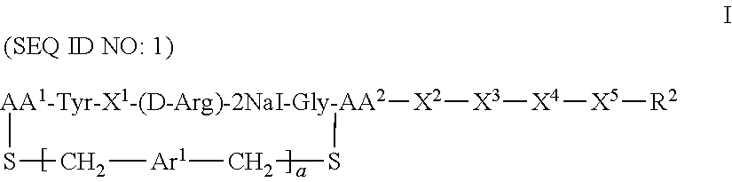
[AA1-Tyr-X1-(D-Arg)-2NaI-Gly-AA2]1([X2][X3][X4][X5][R2])SC[Ar1]CS1
